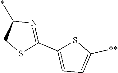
C1(*)CSC(C2=CC=C([**])S2)=N1
